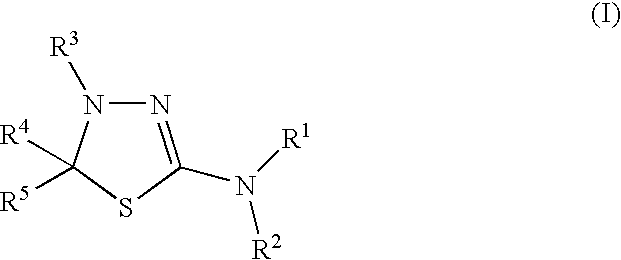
N1=C(N([R1])[R2])SC([R5])([R4])N1[R3]
